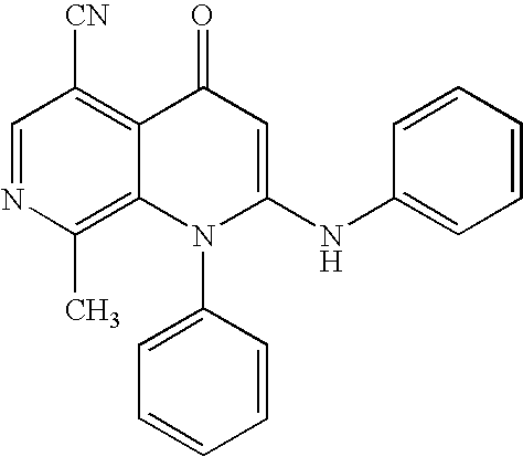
C1=NC(C)=C2C(=C1[CN])C(=O)C=C(NC1=CC=CC=C1)N2C1=CC=CC=C1
